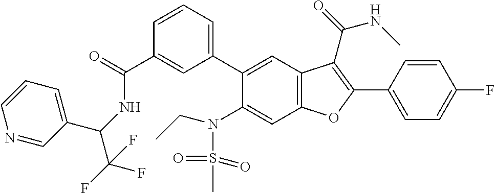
C1=CC=C(C2=CC3=C(C=C2N(S(=O)(=O)C)CC)OC(C2=CC=C(F)C=C2)=C3C(=O)NC)C=C1C(=O)NC(C(F)(F)F)C1=CC=CN=C1
